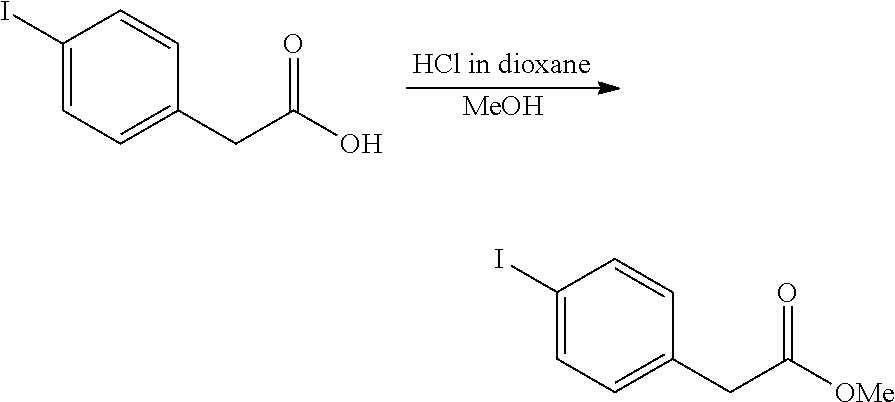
C1(I)=CC=C(CC([OMe])=O)C=C1.C1(I)=CC=C(CC(O)=O)C=C1.[MeOH]
